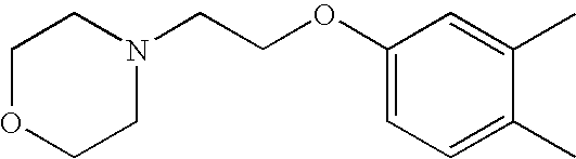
N1(CCOC2=CC=C(C)C(C)=C2)CCOCC1
